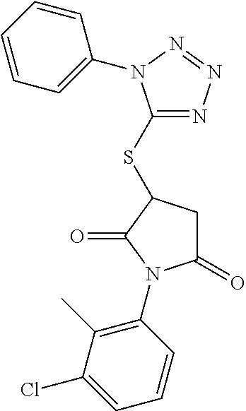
C1(SC2CC(=O)N(C3=C(C)C(Cl)=CC=C3)C2=O)=NN=NN1C1=CC=CC=C1
